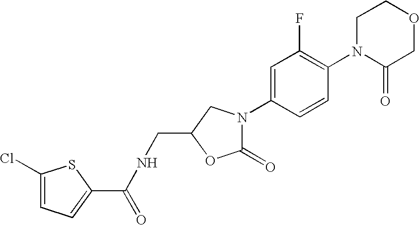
C1(Cl)=CC=C(C(NCC2OC(=O)N(C3=CC(F)=C(N4C(=O)COCC4)C=C3)C2)=O)S1
